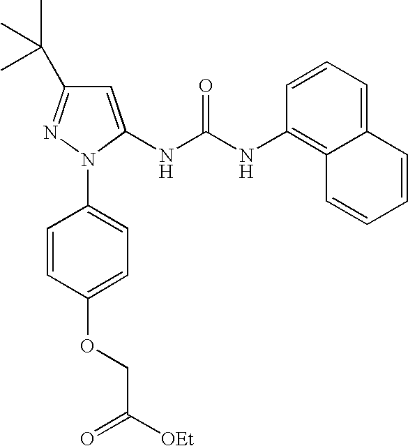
C1=C(NC(NC2=C3C(=CC=C2)C=CC=C3)=O)N(C2=CC=C(OCC([OEt])=O)C=C2)N=C1C(C)(C)C
